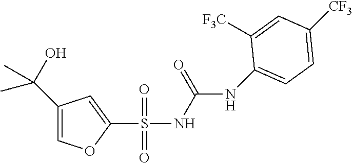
[F3C]C1=CC([CF3])=CC=C1NC(NS(C1=CC(C(C)(C)O)=CO1)(=O)=O)=O
